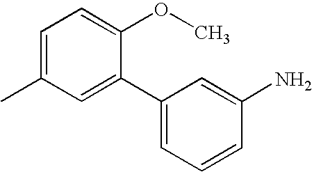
CC1=CC=C(OC)C(C2=CC=CC(N)=C2)=C1
